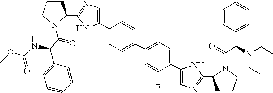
C1(C2=CN=C(C3CCCN3C(=O)C(NC(OC)=O)C3=CC=CC=C3)N2)=CC=C(C2=CC=C(C3=CN=C(C4CCCN4C(=O)C(C4=CC=CC=C4)N(CC)CC)N3)C(F)=C2)C=C1
